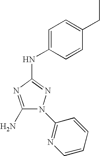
C1(N)=NC(NC2=CC=C(CC)C=C2)=NN1C1=NC=CC=C1
